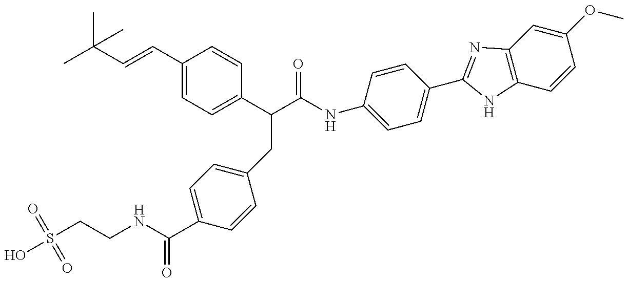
S(CCNC(C1=CC=C(CC(C(NC2=CC=C(C3=NC4=C(C=CC(OC)=C4)N3)C=C2)=O)C2=CC=C(C=CC(C)(C)C)C=C2)C=C1)=O)(=O)(=O)O
